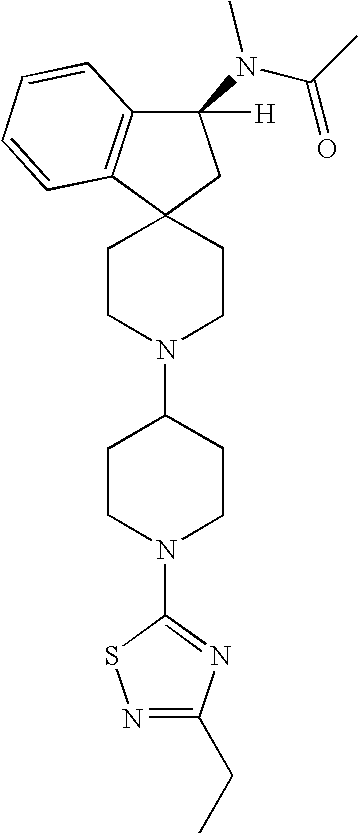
C12(CCN(C3CCN(C4=NC(CC)=NS4)CC3)CC1)CC(N(C)C(=O)C)([H])C1=C2C=CC=C1
